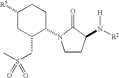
C1CC(N([R2])[H])C(=O)N1C1CCC([R5])CC1CS(C)(=O)=O
